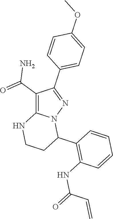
C1(C(=O)N)=C2N(N=C1C1=CC=C(OC)C=C1)C(C1=C(NC(C=C)=O)C=CC=C1)CCN2
